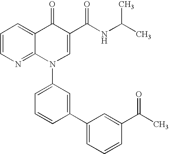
C1=CN=C2C(=C1)C(=O)C(C(NC(C)C)=O)=CN2C1=CC=CC(C2=CC=CC(C(C)=O)=C2)=C1
